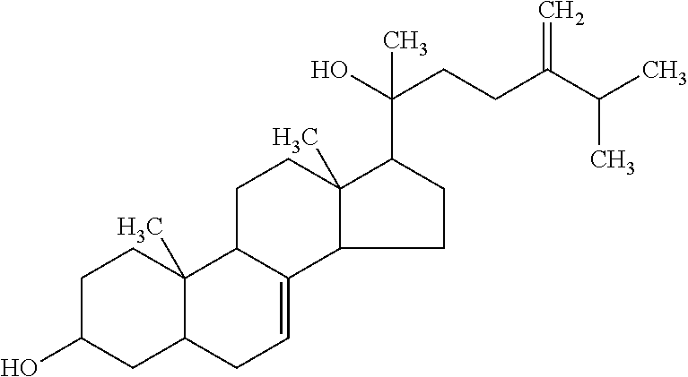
C1C(O)CC2C(C)(C1)C1C(=CC2)C2C(C)(CC1)C(C(CCC(C(C)C)=C)(C)O)CC2
